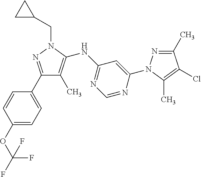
C1=CC(C2=NN(CC3CC3)C(NC3=NC=NC(N4N=C(C)C(Cl)=C4C)=C3)=C2C)=CC=C1OC(F)(F)F
